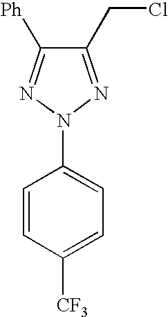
C1(CCl)=NN(C2=CC=C([CF3])C=C2)N=C1[Ph]
